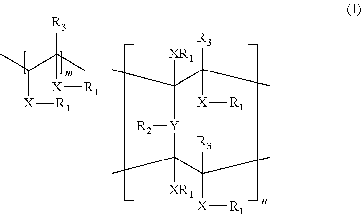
CC(C(C)([X][R1])[R3])[X][R1].CC(C(C)([X][R1])[R3])([Y]([R2])C(C([X][R1])([R3])C)([XR1])C)[XR1]
